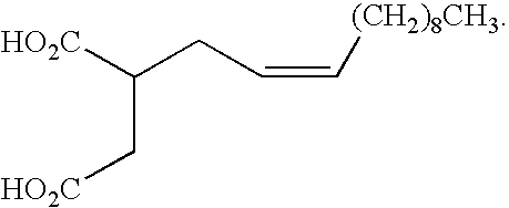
C(C([HO2C])CC=C[(CH2)8CH3])[HO2C]
